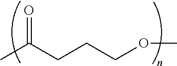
CC(CCCOC)=O
